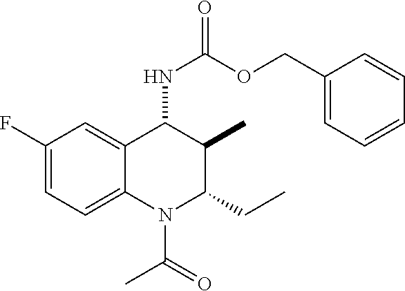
C12=CC=C(F)C=C1C(NC(=O)OCC1=CC=CC=C1)C(C)C(CC)N2C(=O)C
